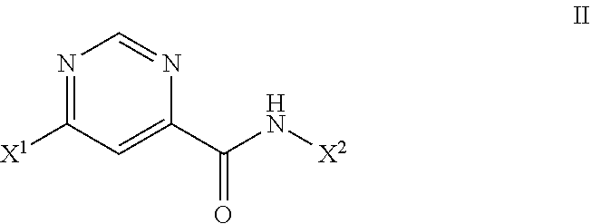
N1=C([X1])C=C(C(N[X2])=O)N=C1
